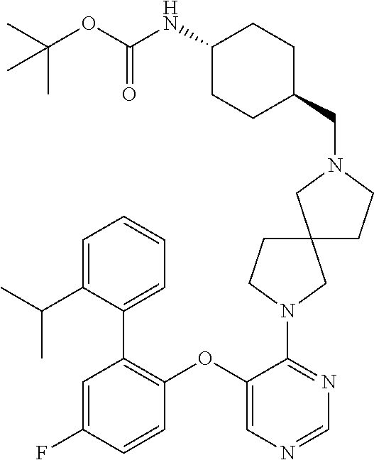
C1(OC2=C(C3=CC=CC=C3C(C)C)C=C(F)C=C2)=CN=CN=C1N1CCC2(CCN(CC3CCC(NC(OC(C)(C)C)=O)CC3)C2)C1
